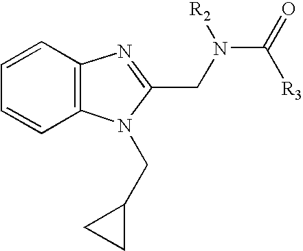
C1=CC2=C(C=C1)N(CC1CC1)C(CN(C(=O)[R3])[R2])=N2
